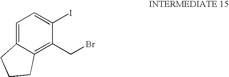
C1=C2C(=C(CBr)C(I)=C1)CCC2
